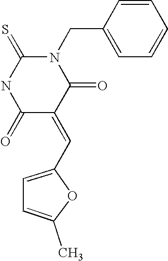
N1(CC2=CC=CC=C2)C(=S)NC(=O)C(=CC2=CC=C(C)O2)C1=O
